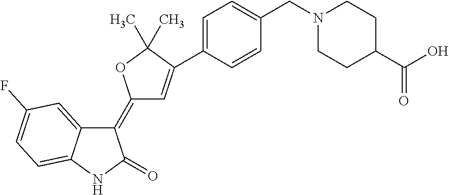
C1(=C2C=C(C3=CC=C(CN4CCC(C(O)=O)CC4)C=C3)C(C)(C)O2)C2=CC(F)=CC=C2NC1=O
